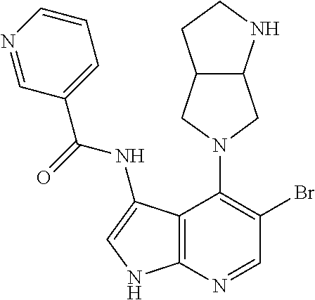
N1(C2=C(Br)C=NC3=C2C(NC(=O)C2=CC=CN=C2)=CN3)CC2C(C1)CCN2
